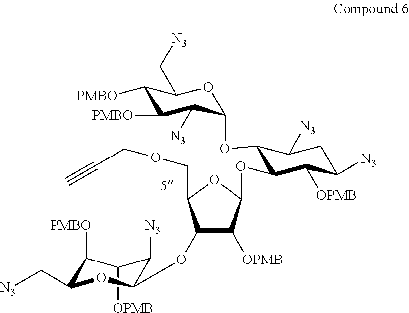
C1([OPMB])C([PMBO])C(C[N3])OC(OC2C([OPMB])C(OC3C(OC4OC(C[N3])C([PMBO])C([PMBO])C4[N3])C([N3])CC([N3])C3[OPMB])OC2COCC#C)C1[N3]
